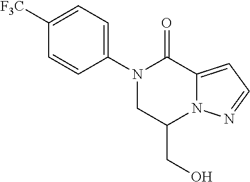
N1(C2=CC=C([F3C])C=C2)CC(CO)N2C(=CC=N2)C1=O
